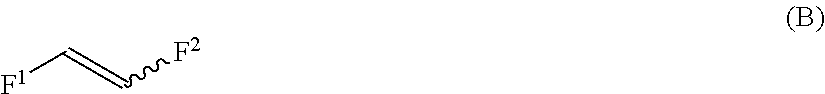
[F1]C=C[F2]
